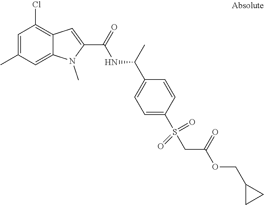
C1=C(C)C=C2C(=C1Cl)C=C(C(=O)NC(C1=CC=C(S(CC(OCC3CC3)=O)(=O)=O)C=C1)C)N2C
